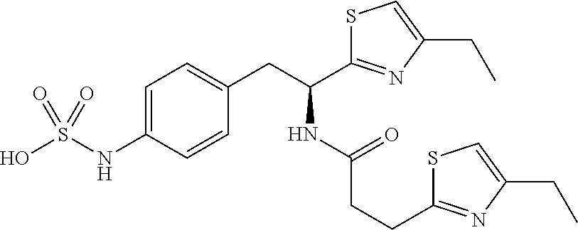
C1=C(NS(O)(=O)=O)C=CC(CC(C2=NC(CC)=CS2)NC(CCC2=NC(CC)=CS2)=O)=C1
